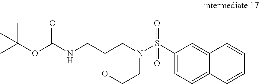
C1(CNC(OC(C)(C)C)=O)OCCN(S(C2=CC=C3C(=C2)C=CC=C3)(=O)=O)C1
